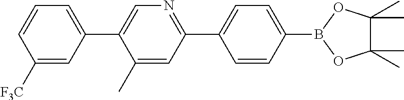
C1(C)=CC(C2=CC=C(B3OC(C)(C)C(C)(C)O3)C=C2)=NC=C1C1=CC=CC([F3C])=C1
